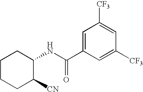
C1CCC([CN])C(NC(C2=CC([CF3])=CC([CF3])=C2)=O)C1
